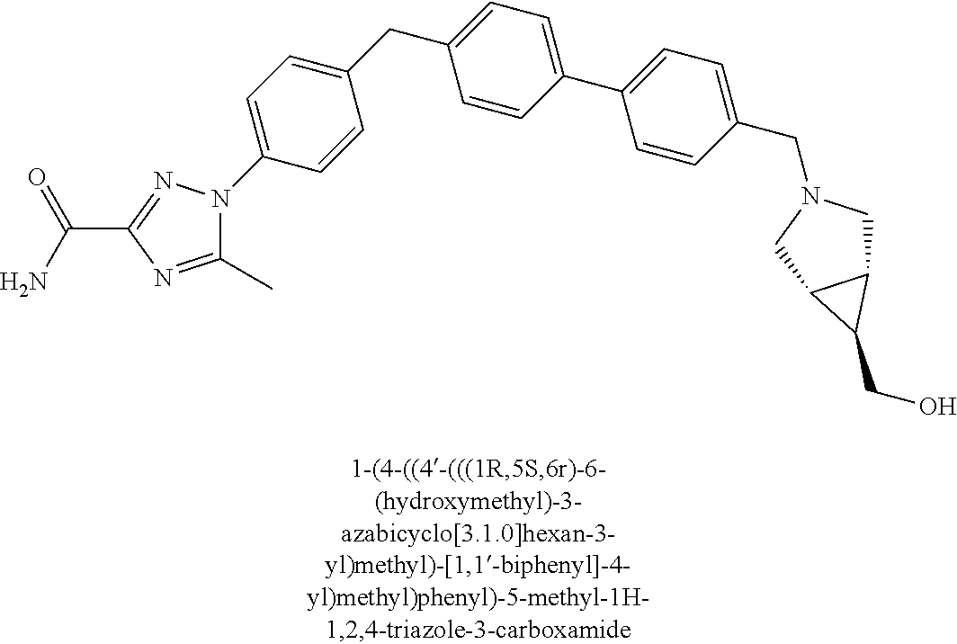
C1(CC2=CC=C(C3=CC=C(CN4CC5C(C4)C5CO)C=C3)C=C2)=CC=C(N2C(C)=NC(C(N)=O)=N2)C=C1
